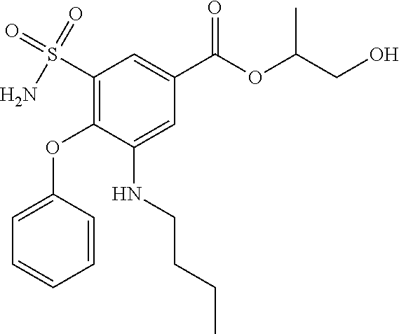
NS(=O)(=O)C1=C(OC2=CC=CC=C2)C(NCCCC)=CC(C(OC(CO)C)=O)=C1
